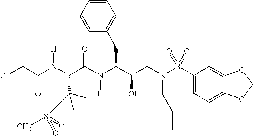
N(C(C(C)(C)S(=O)(=O)C)C(=O)N([H])C(C(O)CN(S(=O)(=O)C1=CC=C2C(=C1)OCO2)CC(C)C)CC1=CC=CC=C1)([H])C(=O)CCl
